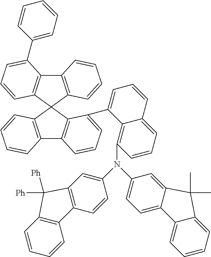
C12=C(C3(C4=C1C(C1=CC=CC=C1)=CC=C4)C1=C(C4=C3C(C3=CC=CC5=CC=CC(N(C6=CC=C7C(=C6)C(C)(C)C6=CC=CC=C76)C6=CC7=C(C=C6)C6=C(C=CC=C6)C7([Ph])[Ph])=C53)=CC=C4)C=CC=C1)C=CC=C2
